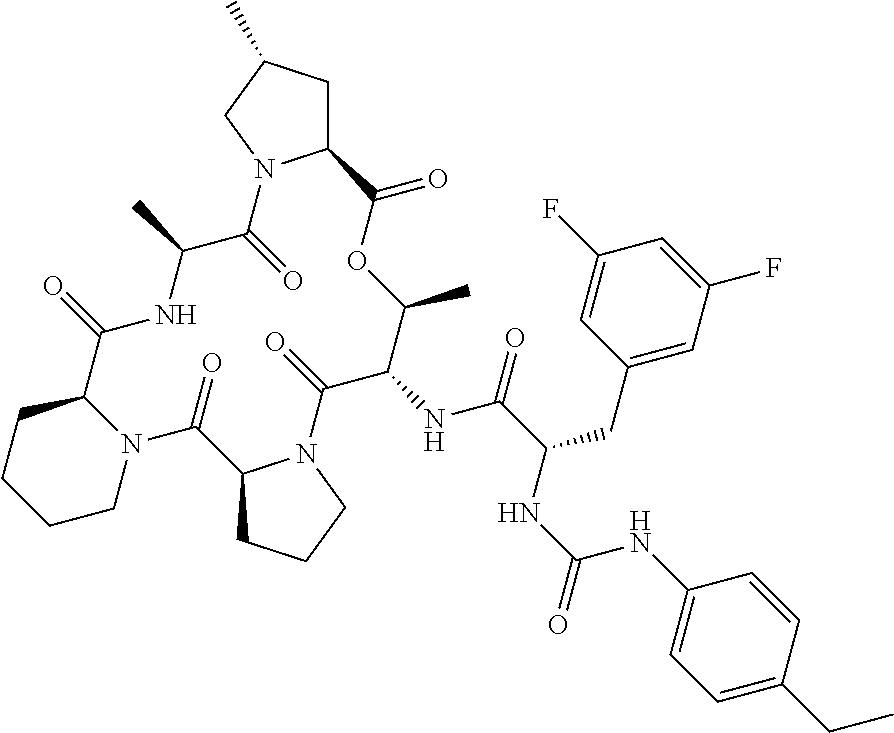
N12C(CCCC1)C(=O)NC(C)C(=O)N1C(CC(C)C1)C(=O)OC(C)C(NC(C(NC(NC1=CC=C(CC)C=C1)=O)CC1=CC(F)=CC(F)=C1)=O)C(=O)N1C(C2=O)CCC1
